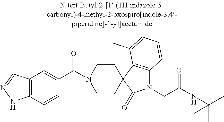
C1CC2(CCN1C(=O)C1=CC3=C(C=C1)NN=C3)C1=C(N(CC(NC(C)(C)C)=O)C2=O)C=CC=C1C
